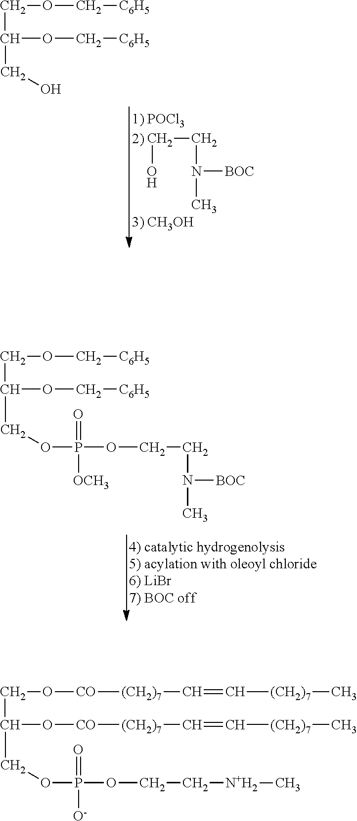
C(CN(C)[BOC])O.C(C(OC[C6H5])CO)OC[C6H5].C(C(OC[C6H5])COP([OCH3])(=O)OCCN([BOC])C)OC[C6H5].C(C(O[CO][(CH2)7]C=C[(CH2)7]C)COP([O-])(=O)OCC[N+H2]C)O[CO][(CH2)7]C=C[(CH2)7]C
